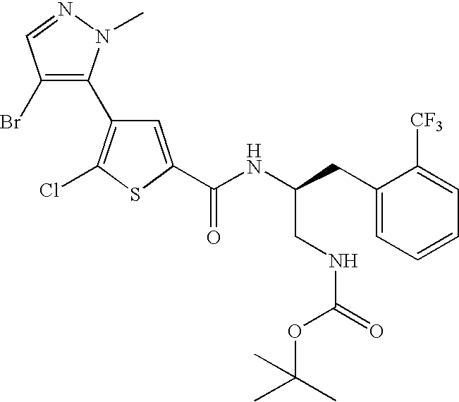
C1=C(C(NC(CC2=CC=CC=C2[CF3])CNC(=O)OC(C)(C)C)=O)SC(Cl)=C1C1=C(Br)C=NN1C
